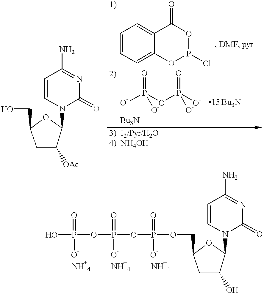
C1(CO)CC([OAc])C(N2C(=O)N=C(N)C=C2)O1.C1=CC=C2C(=C1)C(=O)OP(Cl)O2.[O-]P(OP([O-])(=O)[O-])(=O)[O-].OP(OP(OP(OCC1CC(O)C(N2C(=O)N=C(N)C=C2)O1)(=O)[O-])(=O)[O-])(=O)[O-]
